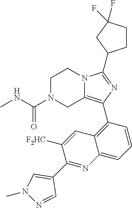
C1N(C(NC)=O)CC2=C(C3=C4C(=CC=C3)N=C(C3=CN(C)N=C3)C([F2HC])=C4)N=C(C3CCC(F)(F)C3)N2C1
